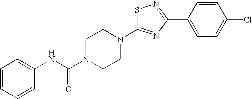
S1C(N2CCN(C(NC3=CC=CC=C3)=O)CC2)=NC(C2=CC=C(Cl)C=C2)=N1
